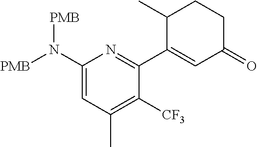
N(C1=CC(C)=C([CF3])C(C2=CC(=O)CCC2C)=N1)([PMB])[PMB]
